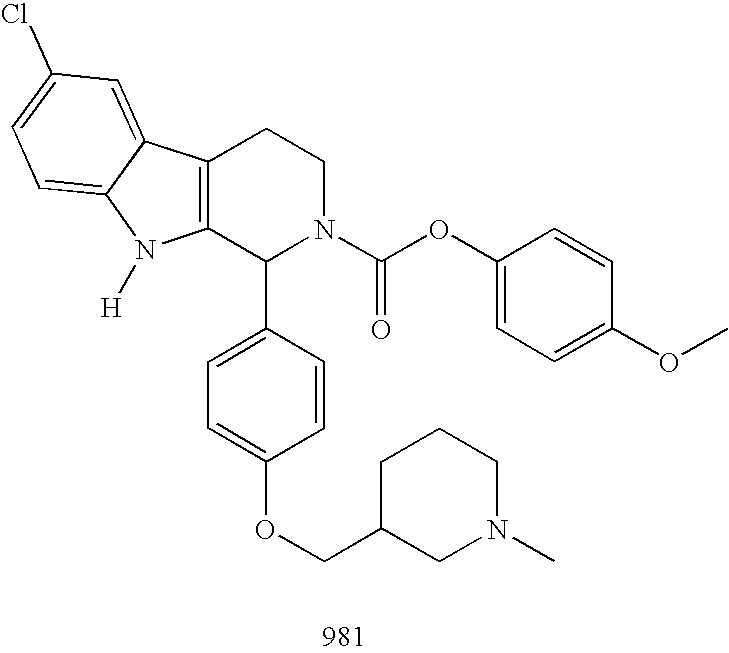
C12=C(C(C3=CC=C(OCC4CN(C)CCC4)C=C3)N(C(OC3=CC=C(OC)C=C3)=O)CC1)N([H])C1=CC=C(Cl)C=C21
